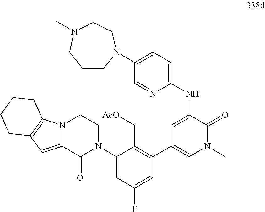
C1=C(NC2=CC=C(N3CCCN(C)CC3)C=N2)C(=O)N(C)C=C1C1=C(C[AcO])C(N2CCN3C(=CC4=C3CCCC4)C2=O)=CC(F)=C1
